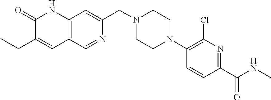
C1(=O)C(CC)=CC2=C(N1)C=C(CN1CCN(C3=C(Cl)N=C(C(=O)NC)C=C3)CC1)N=C2
